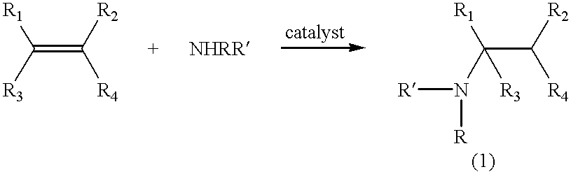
C(=C([R4])[R2])([R3])[R1].C(C([R4])[R2])(N([R])[R])([R1])[R3]
